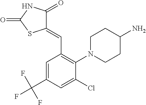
C1(=CC2=C(N3CCC(N)CC3)C(Cl)=CC(C(F)(F)F)=C2)C(=O)NC(=O)S1
